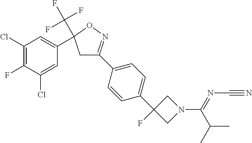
C1(Cl)=C(F)C(Cl)=CC(C2(C(F)(F)F)CC(C3=CC=C(C4(F)CN(C(=NC#N)C(C)C)C4)C=C3)=NO2)=C1
